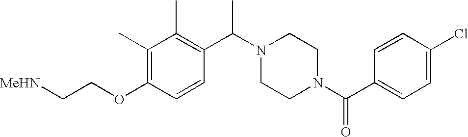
[MeHN]CCOC1=C(C)C(C)=C(C(N2CCN(C(C3=CC=C(Cl)C=C3)=O)CC2)C)C=C1
